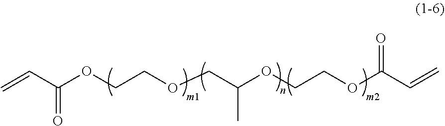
C=CC(OCCOCC(OCCOC(C=C)=O)C)=O
